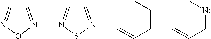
C=NON=C.C=NSN=C.C(=CC)C=CC.C(=NC)C=CC
